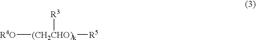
[R4O][(CH2CHO)k]([R5])[R3]
